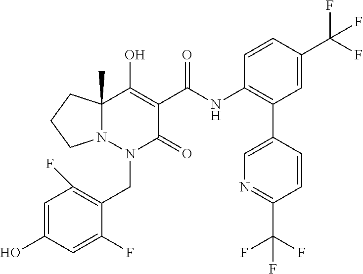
C1=C(O)C=C(F)C(CN2C(=O)C(C(NC3=C(C4=CN=C(C(F)(F)F)C=C4)C=C(C(F)(F)F)C=C3)=O)=C(O)C3(C)N2CCC3)=C1F
